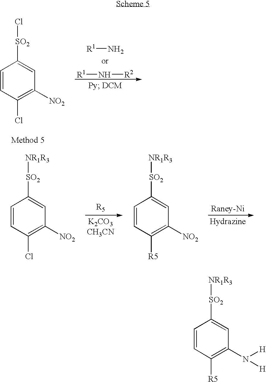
C1=CC(Cl)=C([NO2])C=C1[SO2]Cl.[R1]N.[R1]N[R2].C1=CC(Cl)=C([NO2])C=C1[SO2][NR1R3].C1=CC([R5])=C([NO2])C=C1[SO2][NR1R3].C1=CC([R5])=C(N([H])[H])C=C1[SO2][NR1R3]
